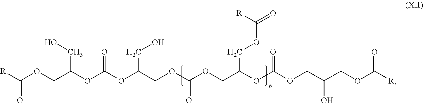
[R]C(OCC(OC(OC(COC(OCC(OC(OCC(COC([R])=O)O)=O)COC(=O)[R])=O)CO)=O)CO)=O
